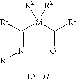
C(=N[R1])([Si](C(=O)[R2])([R2])[R2])[R2]
